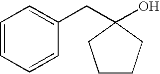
C1=CC=CC(CC2(O)CCCC2)=C1
